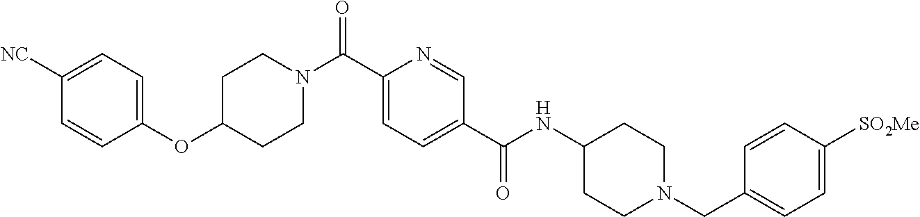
C1(OC2CCN(C(C3=CC=C(C(NC4CCN(CC5=CC=C([SO2Me])C=C5)CC4)=O)C=N3)=O)CC2)=CC=C([NC])C=C1
